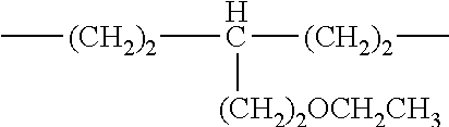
C[(CH2)2]C([(CH2)2]C)[(CH2)2OCH2CH3]
